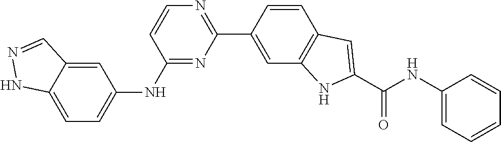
C1(NC2=CC=C3C(=C2)C=NN3)=NC(C2=CC3=C(C=C2)C=C(C(NC2=CC=CC=C2)=O)N3)=NC=C1
